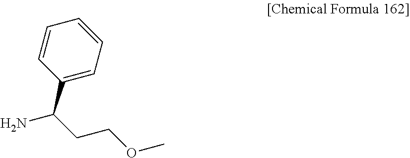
C1=CC(C(CCOC)N)=CC=C1
